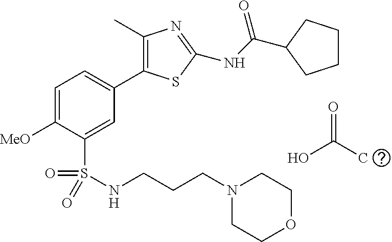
C1=C([MeO])C(S(NCCCN2CCOCC2)(=O)=O)=CC(C2=C(C)N=C(NC(=O)C3CCCC3)S2)=C1.OC(C)=O
